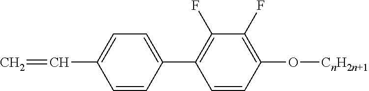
C1=C(C=C)C=CC(C2=C(F)C(F)=C(O[CnH2n+1])C=C2)=C1
